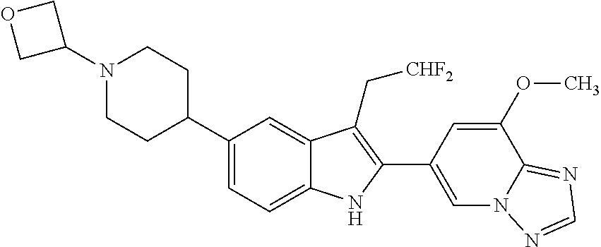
C1(N2CCC(C3=CC=C4C(=C3)C(C[CHF2])=C(C3=CN5C(=NC=N5)C(OC)=C3)N4)CC2)COC1
